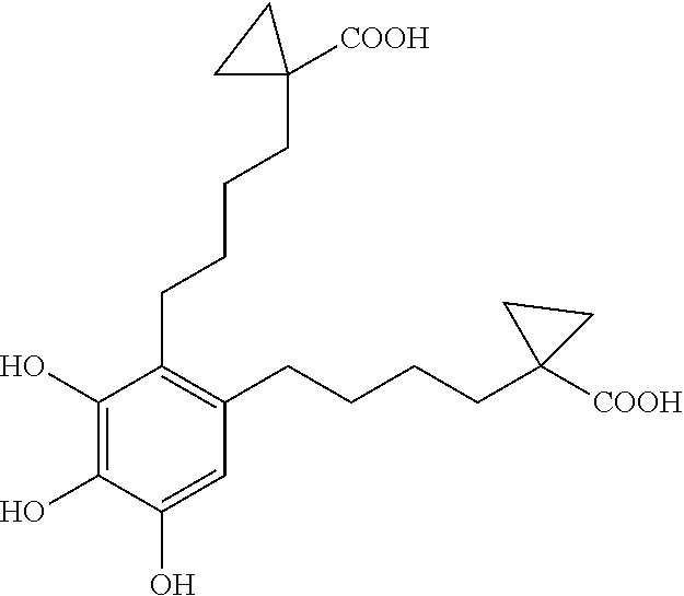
C1(CCCCC2([COOH])CC2)=C(CCCCC2([COOH])CC2)C=C(O)C(O)=C1O
